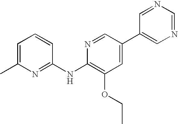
C1(C)=CC=CC(NC2=C(OCC)C=C(C3=CN=CN=C3)C=N2)=N1
